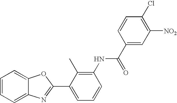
C1=CC=C2C(=C1)OC(C1=CC=CC(NC(=O)C3=CC([NO2])=C(Cl)C=C3)=C1C)=N2
